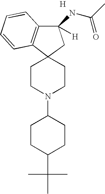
[H].C12(CCN(C3CCC(C(C)(C)C)CC3)CC1)C1=C(C(NC(C)=O)([H])C2)C=CC=C1
